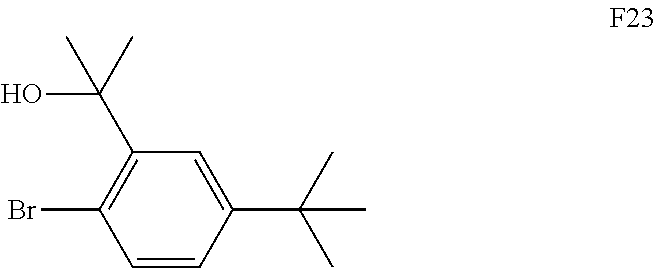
C1=C(C(C)(C)C)C=CC(Br)=C1C(C)(O)C
